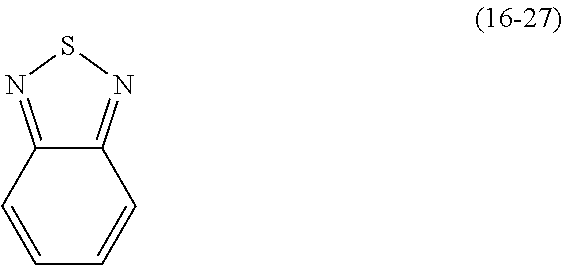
C12=NSN=C1C=CC=C2
